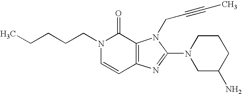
C(N1C=CC2=C(C1=O)N(CC#CC)C(N1CC(N)CCC1)=N2)CCCC
